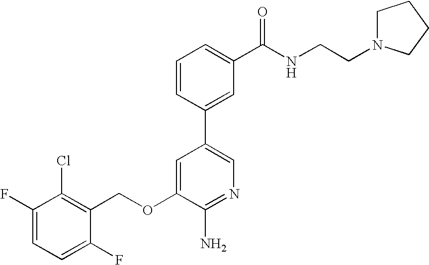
C1(F)=CC=C(F)C(COC2=CC(C3=CC(C(NCCN4CCCC4)=O)=CC=C3)=CN=C2N)=C1Cl
